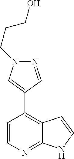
C12=C(C3=CN(CCCO)N=C3)C=CN=C1NC=C2
